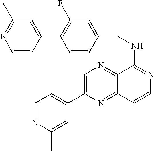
C1=C(C2=CC=NC(C)=C2)N=C2C(=N1)C(NCC1=CC(F)=C(C3=CC(C)=NC=C3)C=C1)=NC=C2
